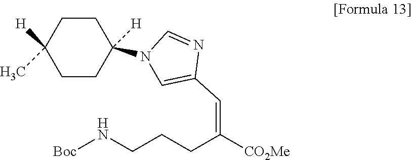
C1CC([H])(N2C=C(C=C(CCCN[Boc])[CO2Me])N=C2)CCC1([H])C
